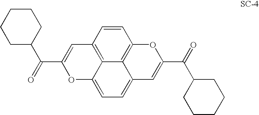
C1(C(=O)C2=CC3=C4C(=CC=C5C4=C(C=C3)OC(C(=O)C3CCCCC3)=C5)O2)CCCCC1
